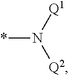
*N([Q1])[Q2]
